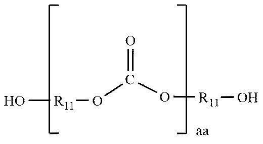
O[R11]OC(O[R11]O)=O
